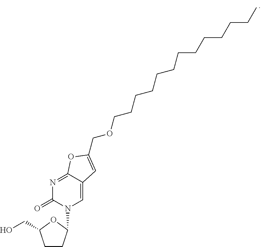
C1CC(N2C=C3C(=NC2=O)OC(COCCCCCCCCCCCCC)=C3)OC1CO
